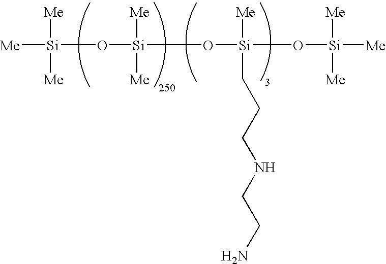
[Me][Si]([Me])([Me])O[Si](O[Si](O[Si]([Me])([Me])[Me])([Me])CCCNCCN)([Me])[Me]
